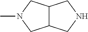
CN1CC2C(C1)CNC2
